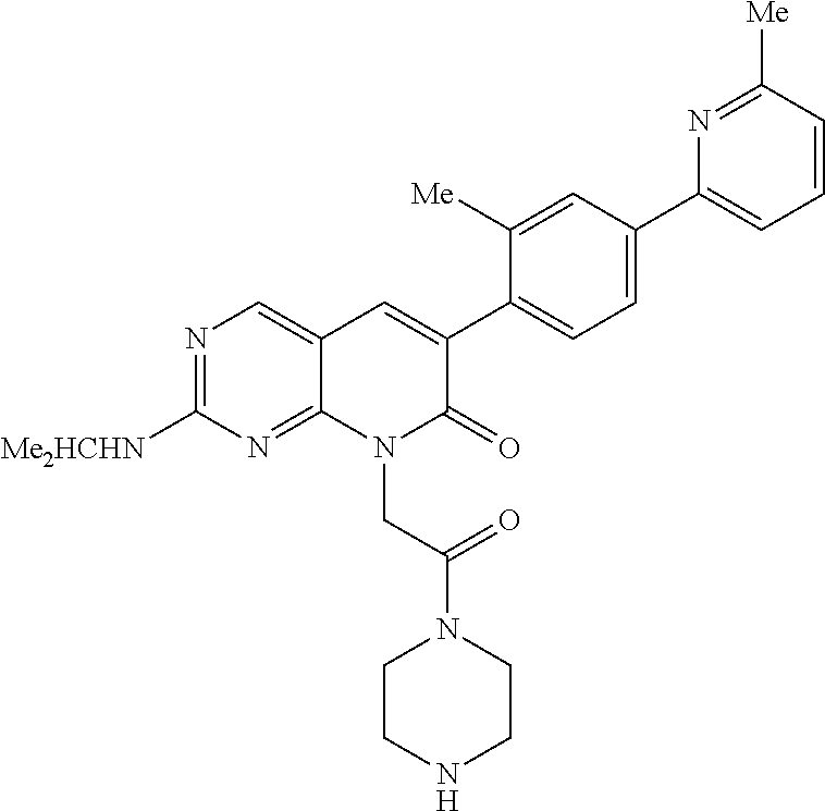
N1=C([Me2HCHN])N=C2C(=C1)C=C(C1=CC=C(C3=CC=CC([Me])=N3)C=C1[Me])C(=O)N2CC(N1CCNCC1)=O
